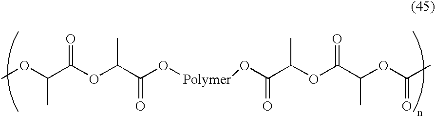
COC(C(OC(C(O[Polymer]OC(C(OC(C(OC(C)=O)C)=O)C)=O)=O)C)=O)C
